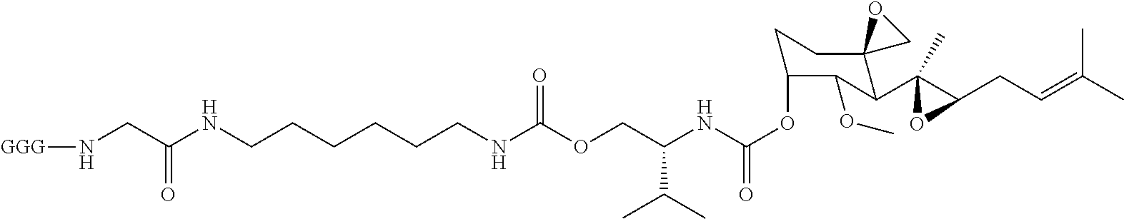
O(CC(NC(OC1CCC2(C(C3(C)C(CC=C(C)C)O3)C1OC)CO2)=O)C(C)C)C(NCCCCCCNC(CN[GGG])=O)=O
